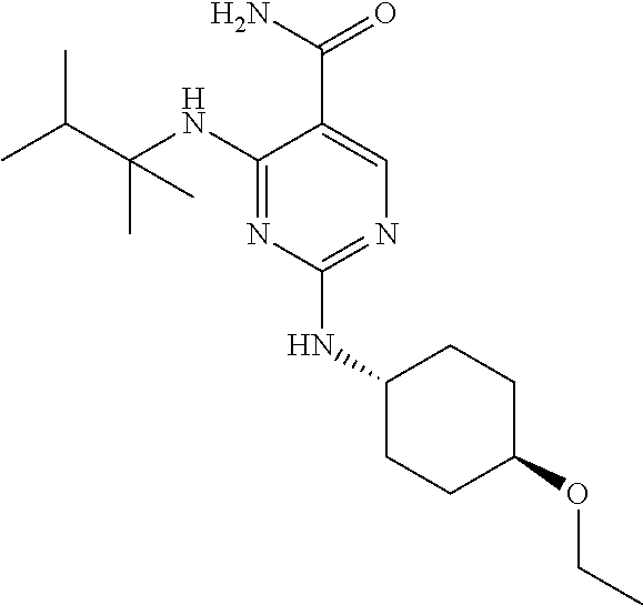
C1(NC(C(C)C)(C)C)=NC(NC2CCC(OCC)CC2)=NC=C1C(N)=O
